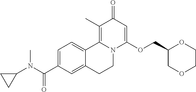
C1=C(C(N(C2CC2)C)=O)C=C2C(=C1)C1=C(C)C(=O)C=C(OCC3COCCO3)N1CC2
